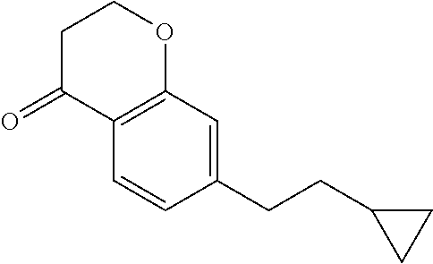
C1C(=O)C2=C(OC1)C=C(CCC1CC1)C=C2
